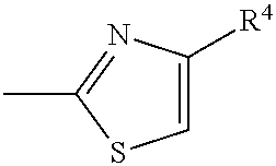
C1=C([R4])N=C(C)S1
